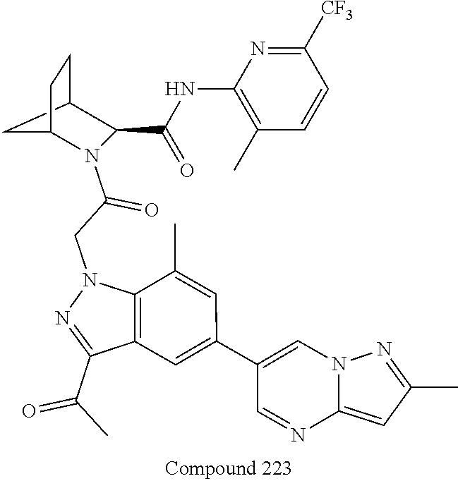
C1(C(=O)C)=NN(CC(=O)N2C(C(=O)NC3=C(C)C=CC([CF3])=N3)C3CC2CC3)C2=C1C=C(C1=CN3C(=CC(C)=N3)N=C1)C=C2C
